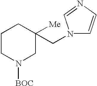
C1CN([BOC])CC([Me])(CN2C=CN=C2)C1
